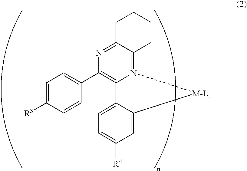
N12=C3C(=NC(C4=CC=C([R3])C=C4)=C1C1=CC=C([R4])C=C1[M-L]2)CCCC3
